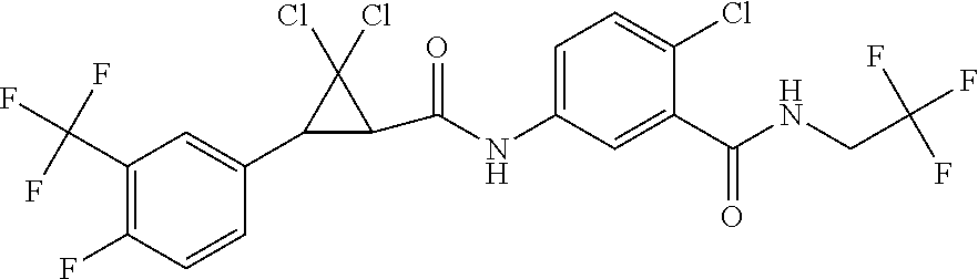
C1(C(F)(F)F)=C(F)C=CC(C2C(C(=O)NC3=CC=C(Cl)C(C(=O)NCC(F)(F)F)=C3)C2(Cl)Cl)=C1
